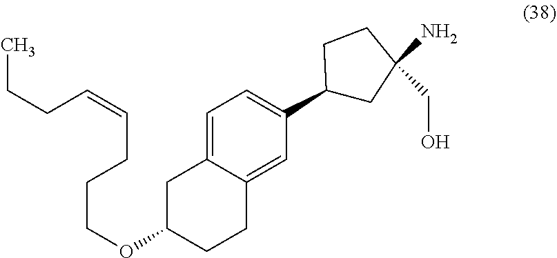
C1=C2C(=CC(C3CC(N)(CO)CC3)=C1)CCC(OCCCC=CCCC)C2
